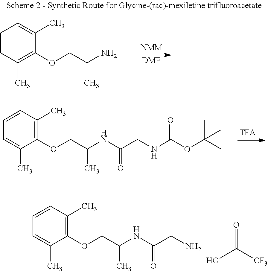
[DMF].C1=CC(C)=C(OCC(N)C)C(C)=C1.C1=CC(C)=C(OCC(NC(CNC(OC(C)(C)C)=O)=O)C)C(C)=C1.C1=CC(C)=C(OCC(NC(CN)=O)C)C(C)=C1.O=C([CF3])O
